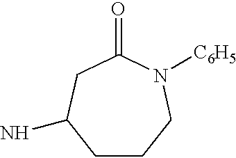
C1CCN([C6H5])C(=O)CC1N
